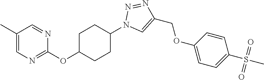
C1(C)=CN=C(OC2CCC(N3C=C(COC4=CC=C(S(C)(=O)=O)C=C4)N=N3)CC2)N=C1
